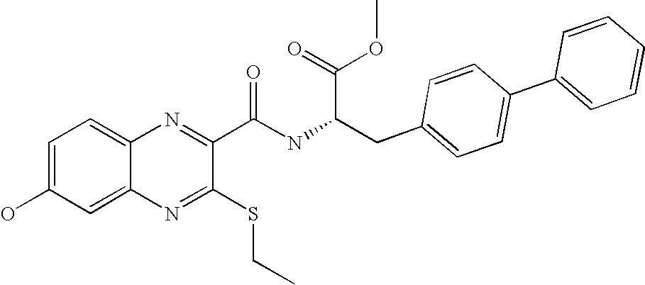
C1=C(O)C=C2C(=C1)N=C(C(NC(CC1=CC=C(C3=CC=CC=C3)C=C1)C(OC)=O)=O)C(SCC)=N2
